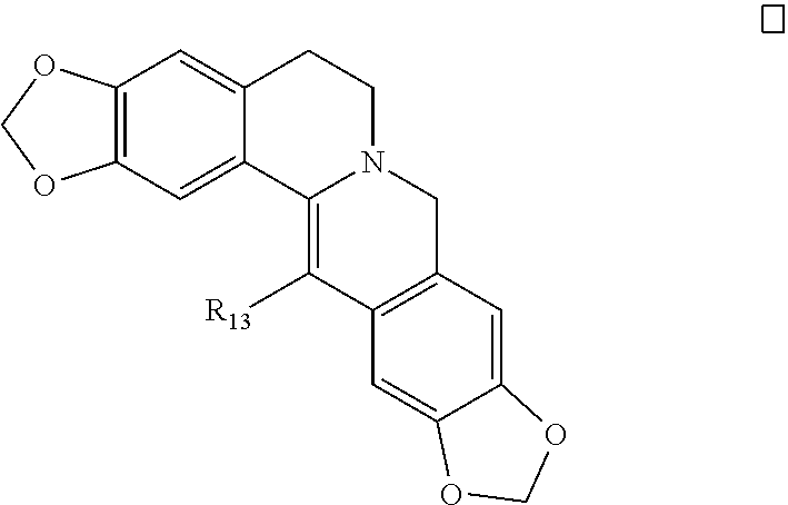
C12=C(C=C3C(=C1)CCN1C3=C([R13])C3=C(C1)C=C1C(=C3)OCO1)OCO2
